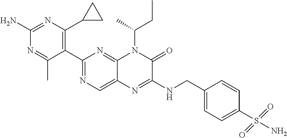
C1(C2=NC=C3C(=N2)N(C(C)CC)C(=O)C(NCC2=CC=C(S(N)(=O)=O)C=C2)=N3)=C(C2CC2)N=C(N)N=C1C
